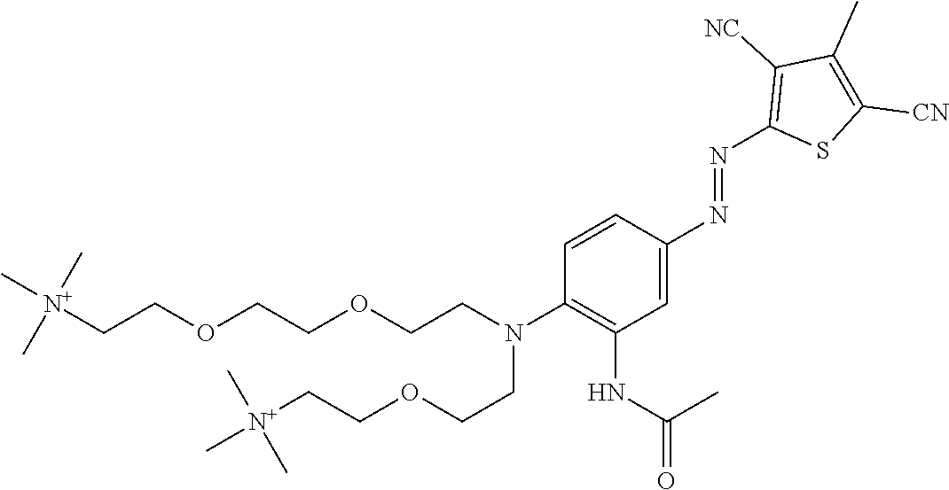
C1=CC(N=NC2=C([NC])C(C)=C([CN])S2)=CC(NC(=O)C)=C1N(CCOCCOCC[N+](C)(C)C)CCOCC[N+](C)(C)C
